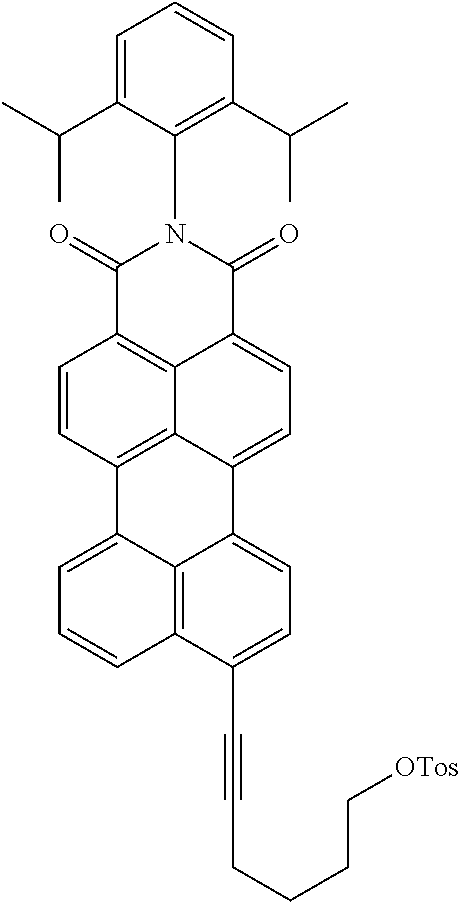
O=C1N(C2=C(C(C)C)C=CC=C2C(C)C)C(=O)C2=CC=C3C4=C(C=CC1=C24)C1=CC=CC2=C1C3=CC=C2C#CCCCC[OTos]
